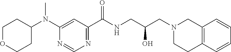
C1(N(C2CCOCC2)C)=CC(C(NCC(CN2CCC3=C(C2)C=CC=C3)O)=O)=NC=N1
